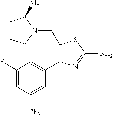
C1(F)=CC([CF3])=CC(C2=C(CN3CCCC3[Me])SC(N)=N2)=C1
